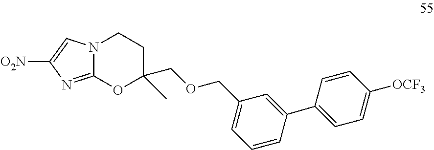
C12=NC([O2N])=CN1CCC(C)(COCC1=CC=CC(C3=CC=C([OCF3])C=C3)=C1)O2
